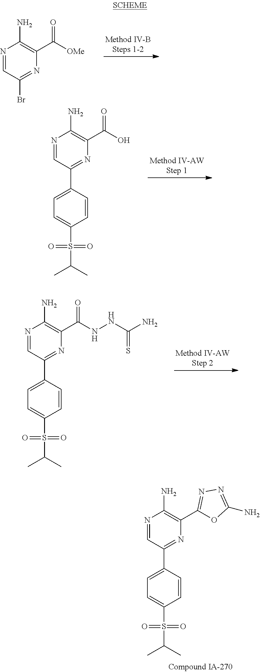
N1=CC(Br)=NC(C([OMe])=O)=C1N.N1=CC(C2=CC=C(S(=O)(=O)C(C)C)C=C2)=NC(C(=O)O)=C1N.N1=CC(C2=CC=C(S(=O)(=O)C(C)C)C=C2)=NC(C(NNC(N)=S)=O)=C1N.N1=CC(C2=CC=C(S(=O)(=O)C(C)C)C=C2)=NC(C2=NN=C(N)O2)=C1N
